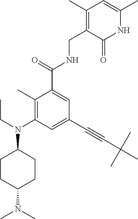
C1(C)=C(CNC(C2=CC(C#CC(C)(C)C)=CC(N(CC)C3CCC(N(C)C)CC3)=C2C)=O)C(=O)NC(C)=C1
